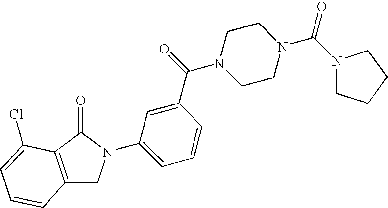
C12=C(C(=O)N(C3=CC=CC(C(N4CCN(C(=O)N5CCCC5)CC4)=O)=C3)C1)C(Cl)=CC=C2
